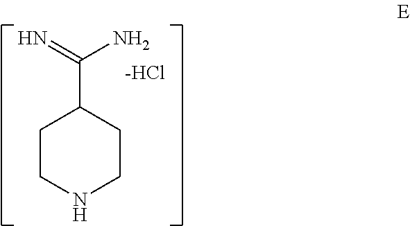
C1CNCCC1C(=N)N.[-HCl]
